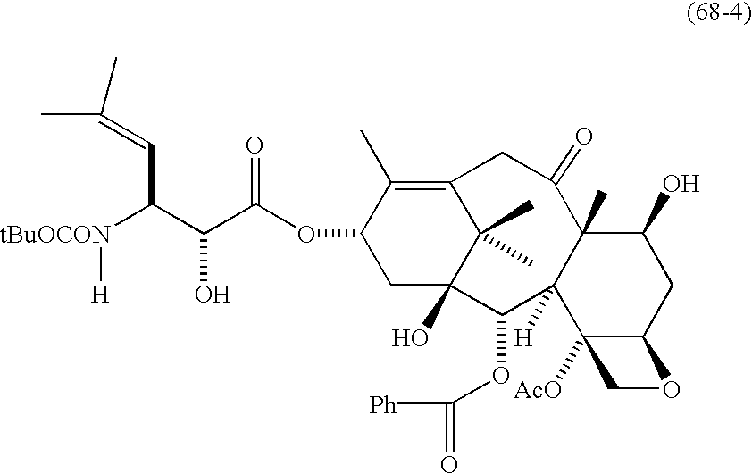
[tBuOCON](C(C=C(C)C)C(C(OC1CC2(O)C(C)(C)C(=C1C)CC(=O)C1(C)C([H])(C2OC([Ph])=O)C2([AcO])C(CC1O)OC2)=O)O)[H]
